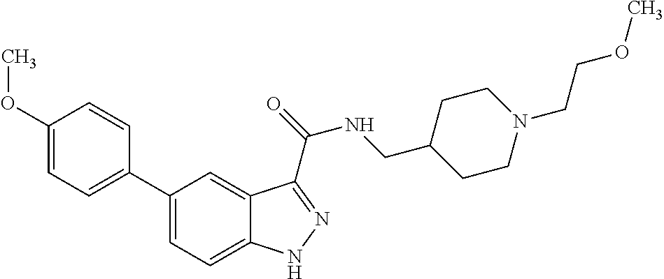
C1(C2=CC=C(OC)C=C2)=CC=C2C(=C1)C(C(=O)NCC1CCN(CCOC)CC1)=NN2
